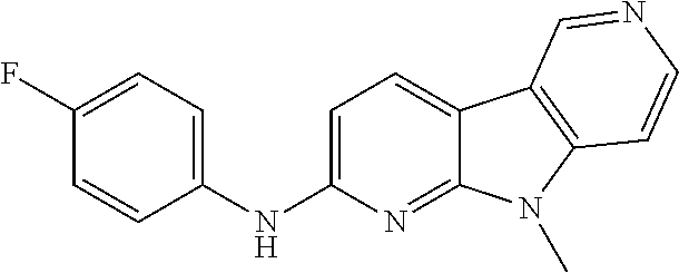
C1(NC2=CC=C3C(=N2)N(C)C2=C3C=NC=C2)=CC=C(F)C=C1
